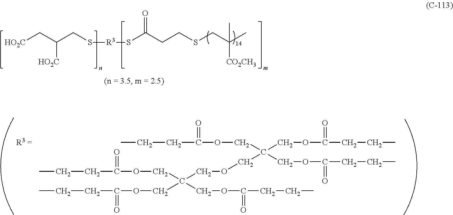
[HO2C]CC(CS[R3]SC(CCSCC(C)(C)[CO2CH3])=O)[HO2C].C(COCC(COC(=O)CCC)(COC(CCC)=O)COC(CCC)=O)(COC(CCC)=O)(COC(CCC)=O)COC(CCC)=O
